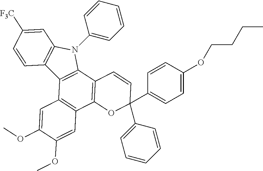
C12=C(C3=C(C4=C1C=C(OC)C(OC)=C4)OC(C1=CC=C(OCCCC)C=C1)(C1=CC=CC=C1)C=C3)N(C1=CC=CC=C1)C1=C2C=CC([F3C])=C1
